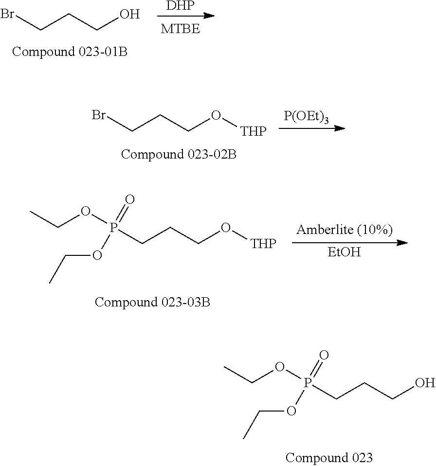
BrCCCO.[DHP].BrCCCO[THP].[P(OEt)3].P(CCCO[THP])(=O)(OCC)OCC.[EtOH].P(CCCO)(=O)(OCC)OCC
